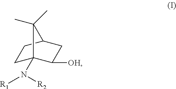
C1C2(N([R1])[R2])C([OH])CC(C1)C2(C)C
